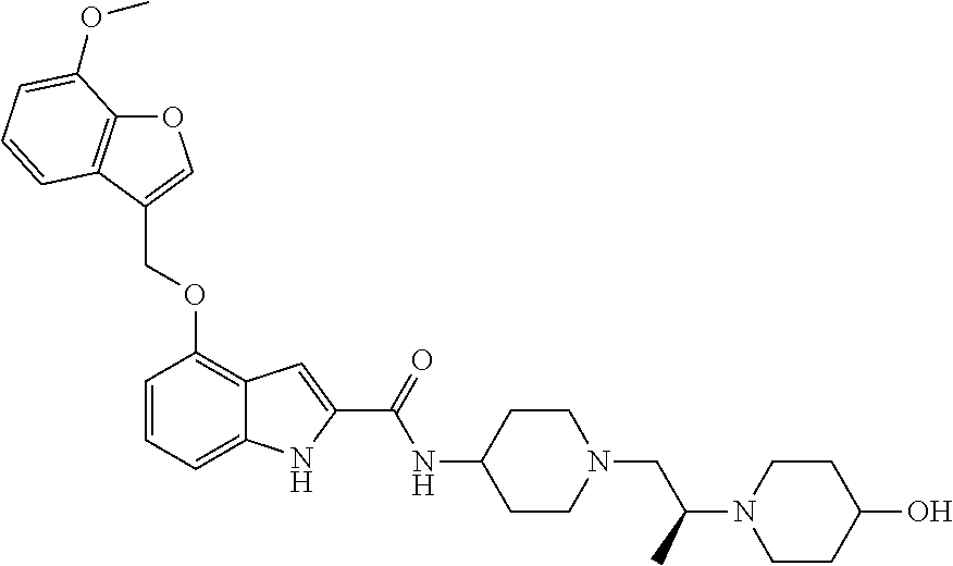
O1C2=C(C(COC3=C4C(=CC=C3)NC(C(=O)NC3CCN(CC(N5CCC(O)CC5)C)CC3)=C4)=C1)C=CC=C2OC
